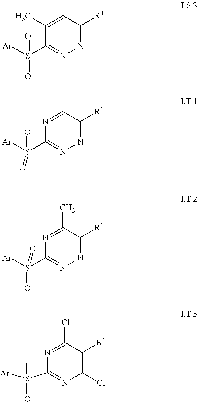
C1(S([Ar])(=O)=O)=NN=C([R1])C=C1C.C1(S([Ar])(=O)=O)=NN=C([R1])C=N1.C1(S([Ar])(=O)=O)=NN=C([R1])C(C)=N1.C1(S([Ar])(=O)=O)=NC(Cl)=C([R1])C(Cl)=N1
